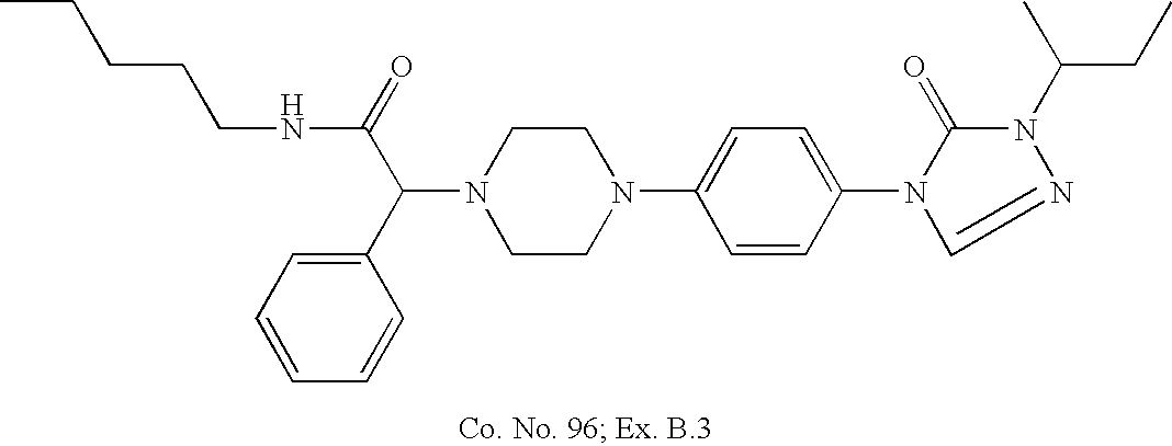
N1(C(C2=CC=CC=C2)C(=O)NCCCCC)CCN(C2=CC=C(N3C(=O)N(C(C)CC)N=C3)C=C2)CC1
